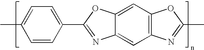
C12=CC3=C(C=C1N=C(C1=CC=C(C)C=C1)O2)N=C(C)O3
